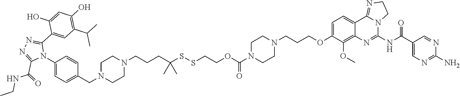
C1=CC(CN2CCN(CCCC(SSCCOC(=O)N3CCN(CCCOC4=CC=C5C6=NCCN6C(NC(C6=CN=C(N)N=C6)=O)=NC5=C4OC)CC3)(C)C)CC2)=CC=C1N1C(C2=CC(C(C)C)=C(O)C=C2O)=NN=C1C(NCC)=O
